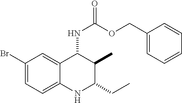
C1(Br)=CC=C2C(=C1)C(NC(=O)OCC1=CC=CC=C1)C(C)C(CC)N2
